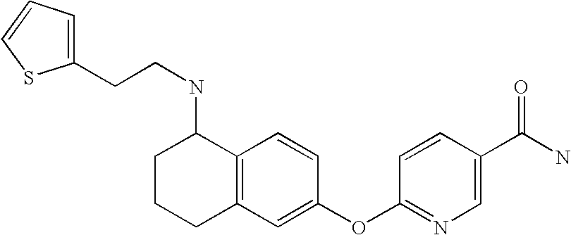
C1=CC(OC2=CC3=C(C=C2)C(NCCC2=CC=CS2)CCC3)=NC=C1C(N)=O
